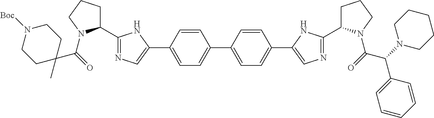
C1(C(=O)N2C(C3=NC=C(C4=CC=C(C5=CC=C(C6=CN=C(C7CCCN7C(=O)C(N7CCCCC7)C7=CC=CC=C7)N6)C=C5)C=C4)N3)CCC2)(C)CCN([Boc])CC1
